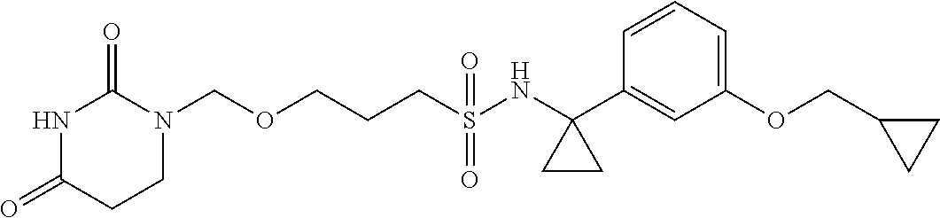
O(CCCS(NC1(C2=CC(OCC3CC3)=CC=C2)CC1)(=O)=O)CN1C(=O)NC(=O)CC1
